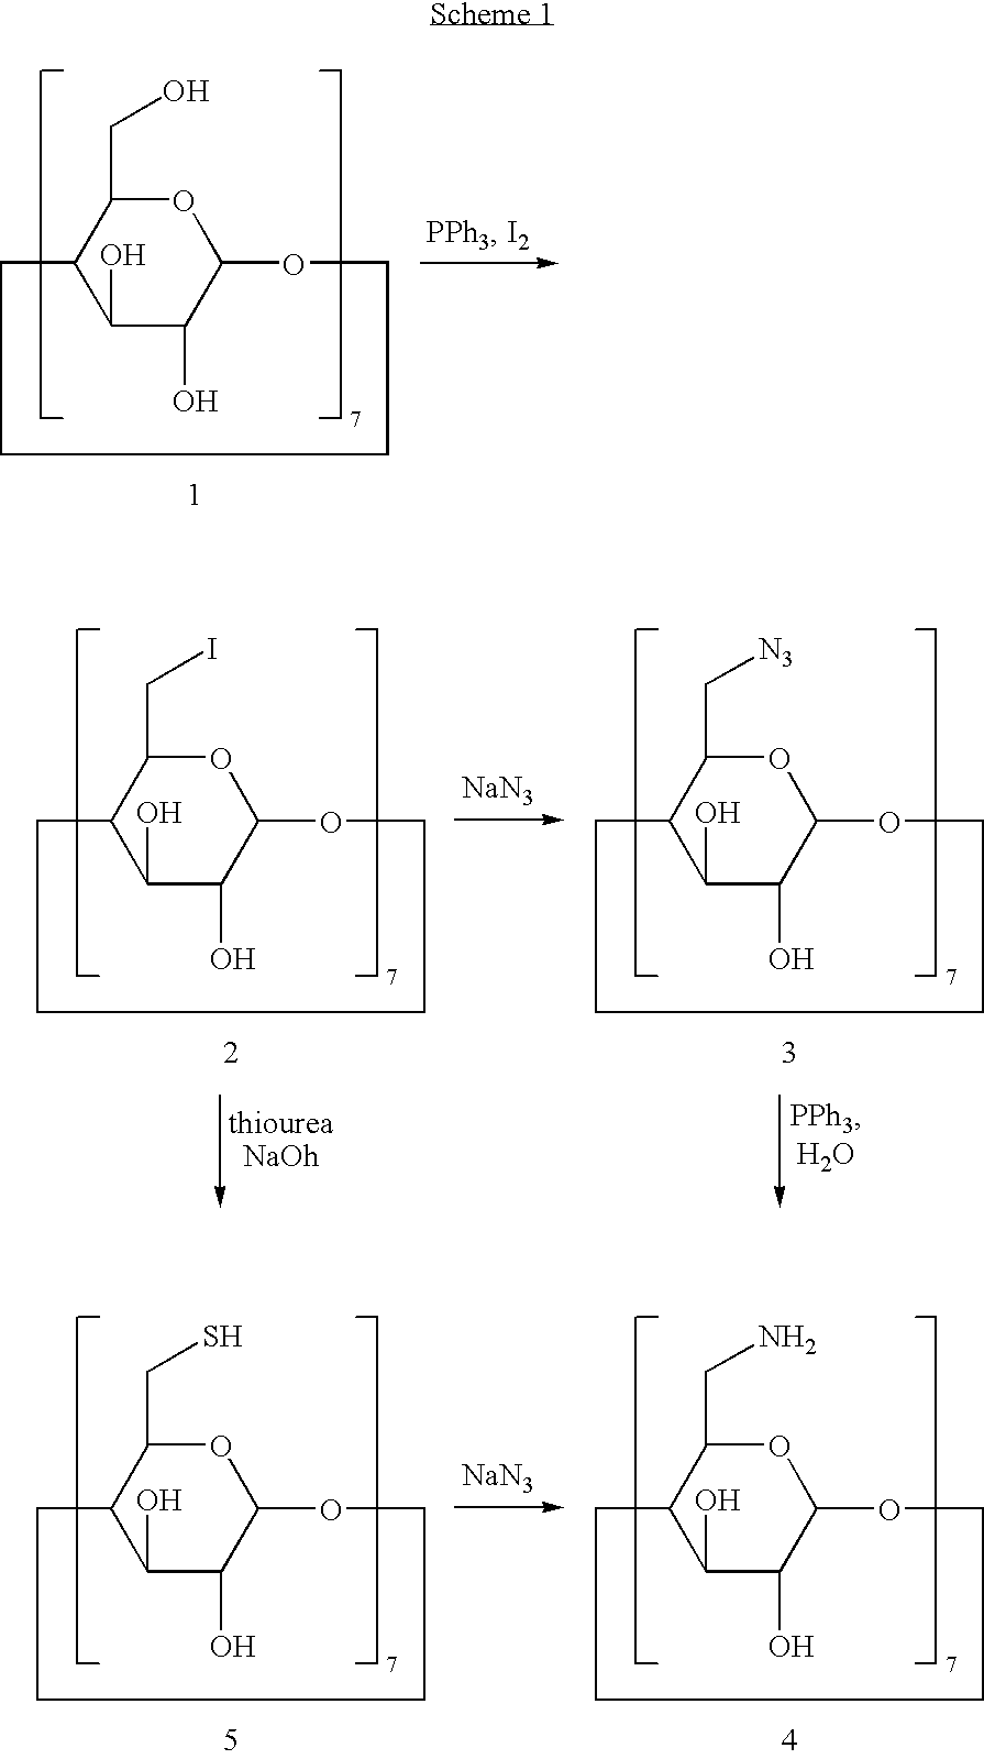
O1C(CO)C2C(O)C(O)C1OCCCC2.O1C(CS)C2C(O)C(O)C1OCCCC2.O1C(CN)C2C(O)C(O)C1OCCCC2.[NaN3].O1C(CI)C2C(O)C(O)C1OCCCC2.O1C(C[N3])C2C(O)C(O)C1OCCCC2.[NaN3]
